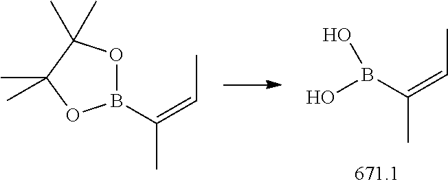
B(O)(O)C(=CC)C.B1(C(=CC)C)OC(C)(C)C(C)(C)O1
